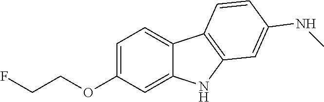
C1=C(OCCF)C=C2C(=C1)C1=C(N2)C=C(NC)C=C1
